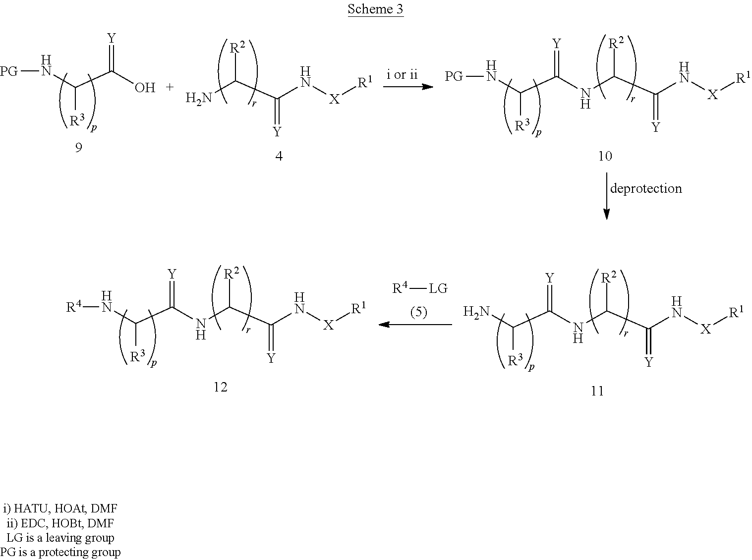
N(C(C(O)=[Y])[R3])[PG].NC(C(N[X][R1])=[Y])[R2].N(C(C(NC(C(N[X][R1])=[Y])[R2])=[Y])[R3])[PG].N(C(C(NC(C(N[X][R1])=[Y])[R2])=[Y])[R3])[R4].NC(C(NC(C(N[X][R1])=[Y])[R2])=[Y])[R3].[R4][LG]
